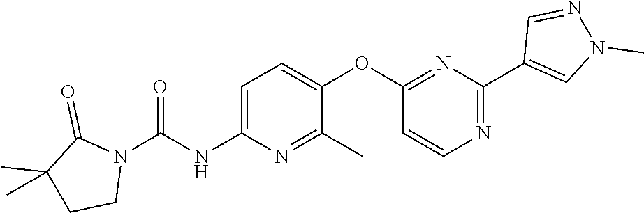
C1=C(NC(N2C(=O)C(C)(C)CC2)=O)N=C(C)C(OC2=NC(C3=CN(C)N=C3)=NC=C2)=C1
